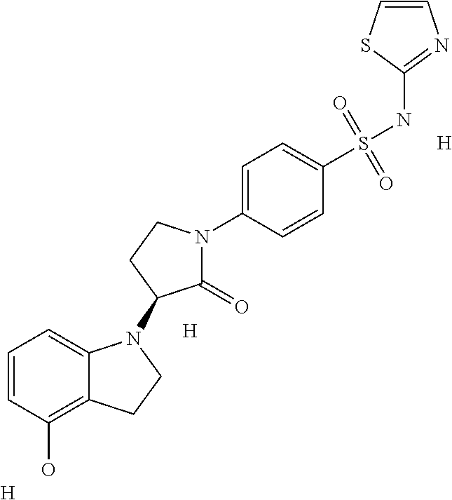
[H].C1=CC(O)=C2C(=C1)N(C1C(=O)N(C3=CC=C(S(NC4=NC=CS4)(=O)=O)C=C3)CC1)CC2.[H].[H]
